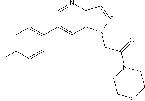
C1(C2=CC=C(F)C=C2)=CC2=C(C=NN2CC(N2CCOCC2)=O)N=C1
